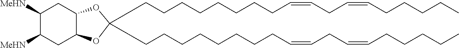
C12C(OC(CCCCCCCCC=CCC=CCCCCC)(CCCCCCCCC=CCC=CCCCCC)O1)CC([MeHN])C([MeHN])C2
